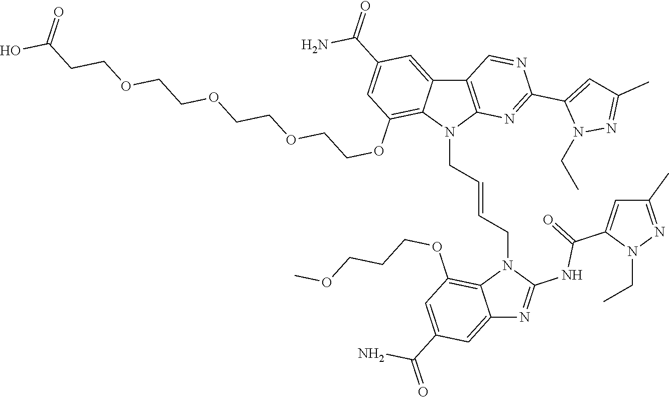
C12=CC(C(=O)N)=CC(OCCCOC)=C1N(CC=CCN1C3=C(C4=CC(C(=O)N)=CC(OCCOCCOCCOCCC(O)=O)=C14)C=NC(C1=CC(C)=NN1CC)=N3)C(NC(C1=CC(C)=NN1CC)=O)=N2
